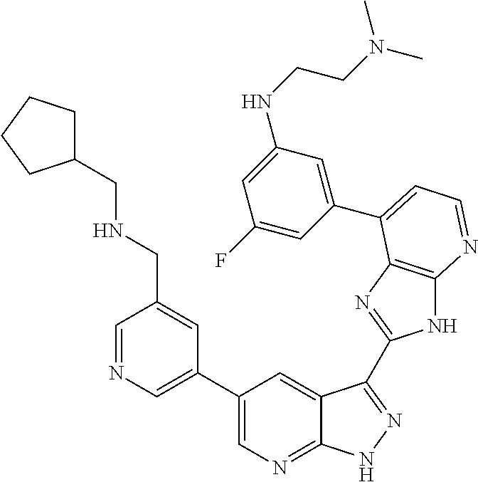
C1=NC=C(C2=CN=C3C(=C2)C(C2=NC4=C(N2)N=CC=C4C2=CC(NCCN(C)C)=CC(F)=C2)=NN3)C=C1CNCC1CCCC1
